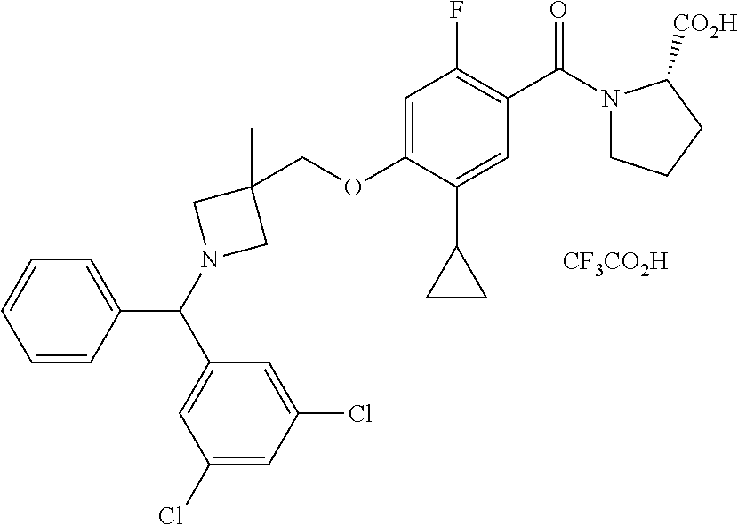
[CF3CO2H].C(OC1=CC(F)=C(C(=O)N2CCCC2[CO2H])C=C1C1CC1)C1(C)CN(C(C2=CC=CC=C2)C2=CC(Cl)=CC(Cl)=C2)C1
